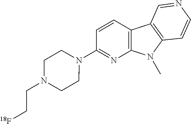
N1(C2=NC3=C(C=C2)C2=C(N3C)C=CN=C2)CCN(CC[18F])CC1
